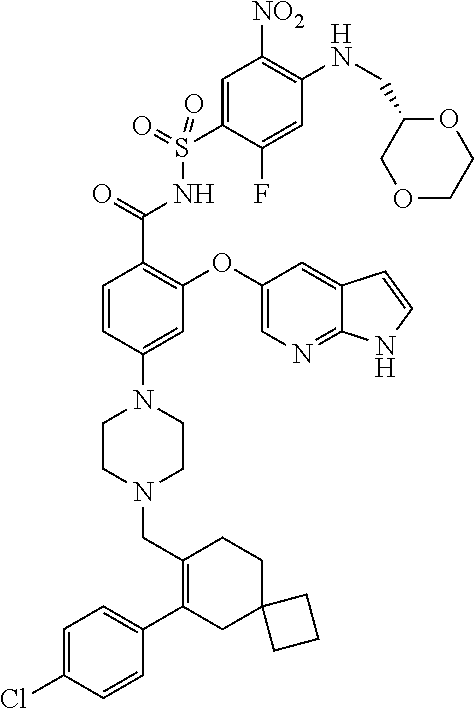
C1=C(Cl)C=CC(C2=C(CN3CCN(C4=CC(OC5=CN=C6C(=C5)C=CN6)=C(C(=O)NS(C5=CC([NO2])=C(NCC6COCCO6)C=C5F)(=O)=O)C=C4)CC3)CCC3(C2)CCC3)=C1
